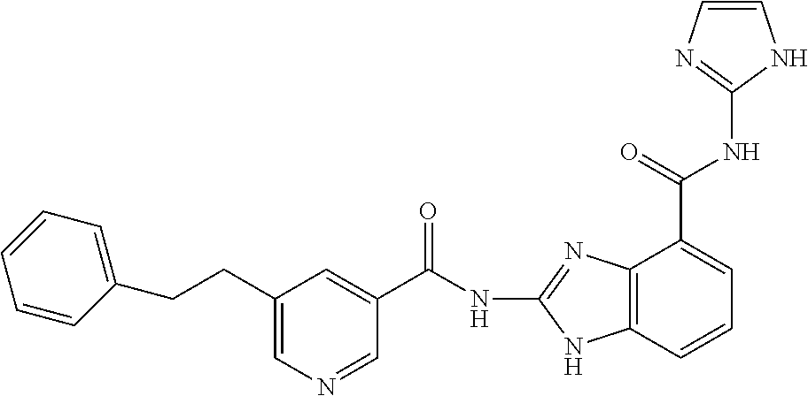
C12=C(C=CC=C1C(NC1=NC=CN1)=O)NC(NC(C1=CC(CCC3=CC=CC=C3)=CN=C1)=O)=N2
